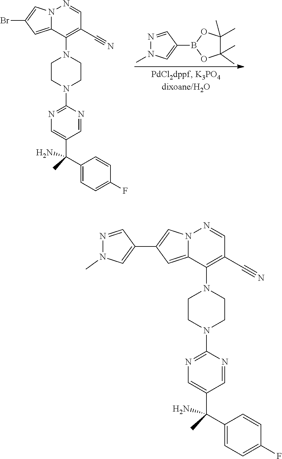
C1CN(C2=NC=C(C(C)(C3=CC=C(F)C=C3)N)C=N2)CCN1C1=C(C#N)C=NN2C1=CC(Br)=C2.N1=CC(B2OC(C)(C)C(C)(C)O2)=CN1C.C1CN(C2=NC=C(C(C)(C3=CC=C(F)C=C3)N)C=N2)CCN1C1=C(C#N)C=NN2C1=CC(C1=CN(C)N=C1)=C2
